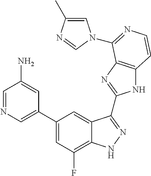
C1=C(C2=CC(F)=C3C(=C2)C(C2=NC4=C(N2)C=CN=C4N2C=C(C)N=C2)=NN3)C=C(N)C=N1
